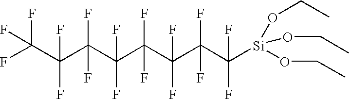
FC(F)(F)C(C(C(C(C(C(C([Si](OCC)(OCC)OCC)(F)F)(F)F)(F)F)(F)F)(F)F)(F)F)(F)F
